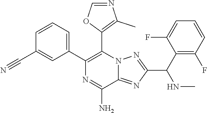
C1(C2=CC=CC(C#N)=C2)=C(C2=C(C)N=CO2)N2C(=NC(C(C3=C(F)C=CC=C3F)NC)=N2)C(N)=N1
